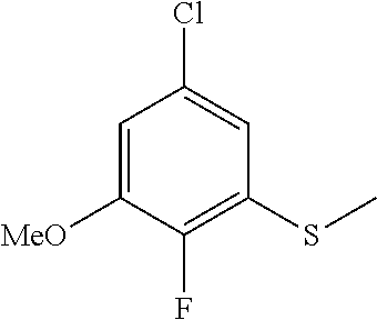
C1=C([MeO])C(F)=C(SC)C=C1Cl
